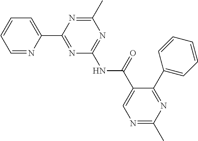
C1=NC(C2=NC(NC(=O)C3=CN=C(C)N=C3C3=CC=CC=C3)=NC(C)=N2)=CC=C1
